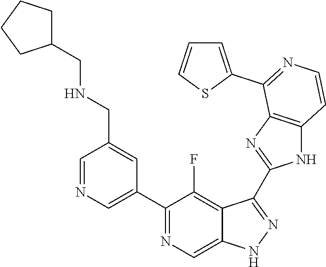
C1=NC=C(C2=NC=C3C(=C2F)C(C2=NC4=C(N2)C=CN=C4C2=CC=CS2)=NN3)C=C1CNCC1CCCC1
